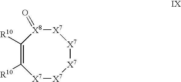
C1([R10])=C([R10])[X7][X7][X7][X7][X7][X8]1=O
